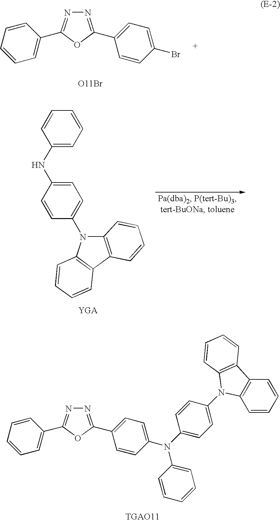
N1=C(C2=CC=C(Br)C=C2)OC(C2=CC=CC=C2)=N1.[O11Br].C1(NC2=CC=C(N3C4=C(C5=C3C=CC=C5)C=CC=C4)C=C2)=CC=CC=C1.N1=C(C2=CC=C(N(C3=CC=C(N4C5=C(C=CC=C5)C5=C4C=CC=C5)C=C3)C3=CC=CC=C3)C=C2)OC(C2=CC=CC=C2)=N1
